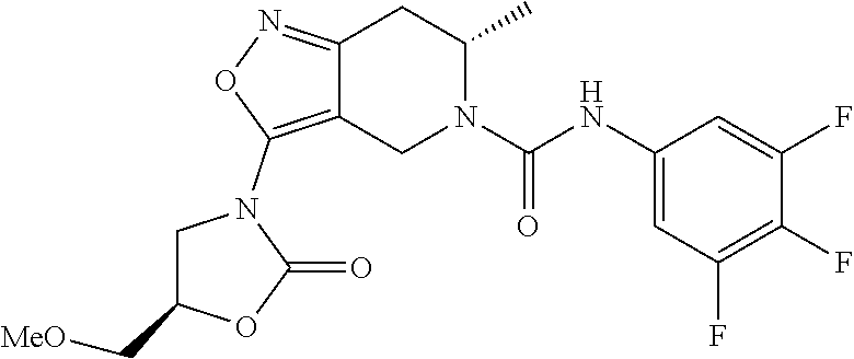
C12=C(N3CC(C[MeO])OC3=O)ON=C1CC(C)N(C(NC1=CC(F)=C(F)C(F)=C1)=O)C2
